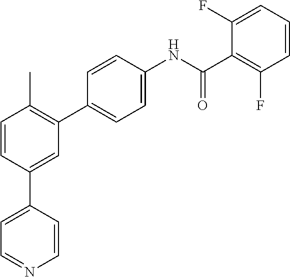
C1=CC(C2=CC=NC=C2)=CC(C2=CC=C(NC(=O)C3=C(F)C=CC=C3F)C=C2)=C1C
